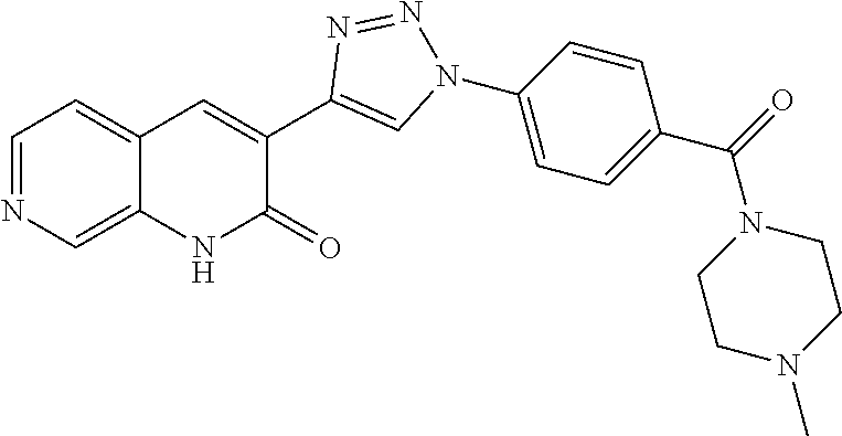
C12=CN=CC=C1C=C(C1=CN(C3=CC=C(C(=O)N4CCN(C)CC4)C=C3)N=N1)C(=O)N2
